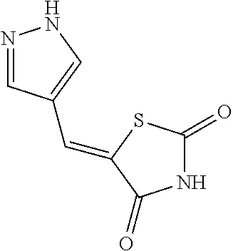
C1(=O)NC(=O)C(=CC2=CNN=C2)S1
